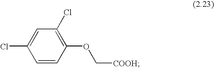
C1=CC(OC[COOH])=C(Cl)C=C1Cl
